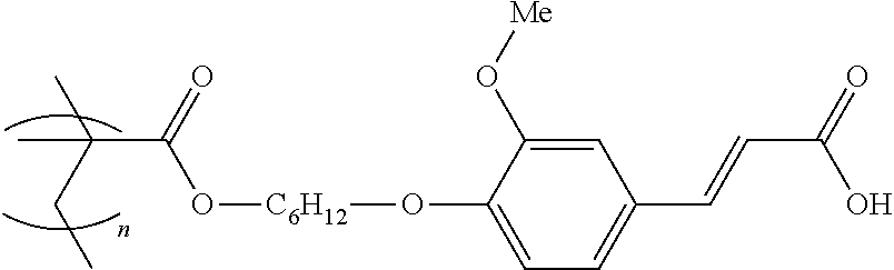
C1=C(O[C6H12]OC(=O)C(C)(CC)C)C(O[Me])=CC(C=CC(=O)O)=C1
